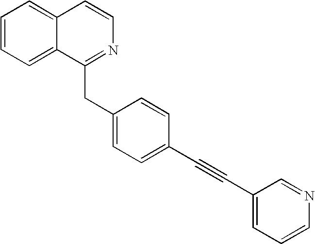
C1=CC=C2C(=C1)C=CN=C2CC1=CC=C(C#CC2=CC=CN=C2)C=C1
